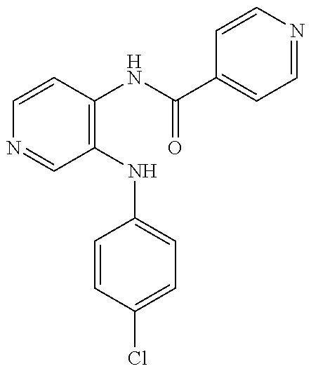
C1=CC(NC(=O)C2=CC=NC=C2)=C(NC2=CC=C(Cl)C=C2)C=N1
